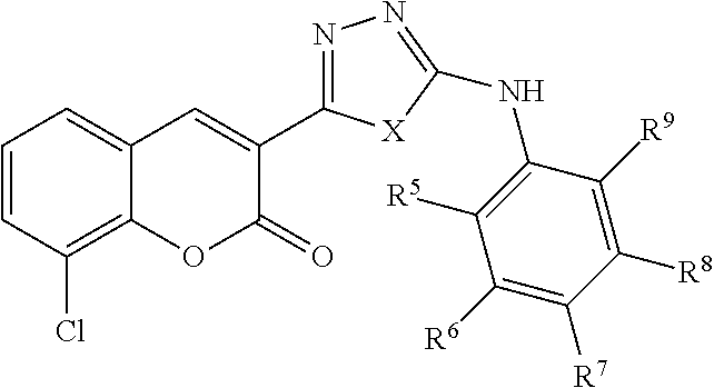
C1=CC(Cl)=C2C(=C1)C=C(C1=NN=C(NC3=C([R5])C([R6])=C([R7])C([R8])=C3[R9])[X]1)C(=O)O2
